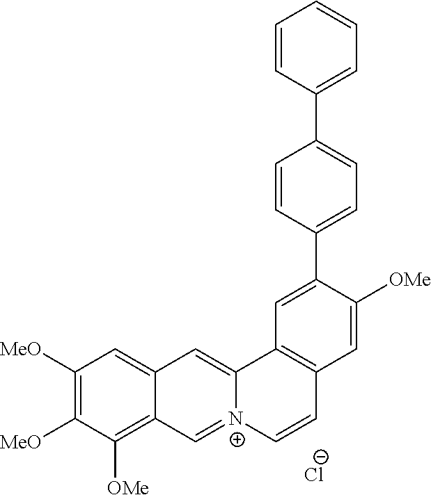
C1([MeO])=C([MeO])C([OMe])=C2C(=C1)C=C1[N+](=C2)C=CC2=C1C=C(C1=CC=C(C3=CC=CC=C3)C=C1)C([OMe])=C2.[Cl-]
